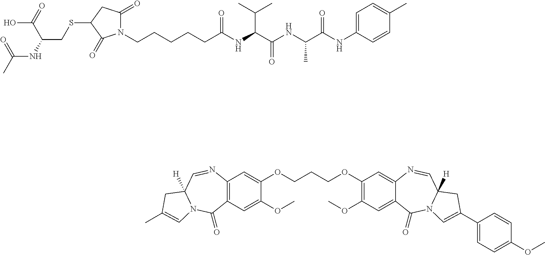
N1(CCCCCC(NC(C(NC(C(NC2=CC=C(C)C=C2)=O)C)=O)C(C)C)=O)C(=O)CC(SCC(C(O)=O)NC(=O)C)C1=O.CC1=CN2C(=O)C3=C(C=C(OCCCOC4=C(OC)C=C5C(=C4)N=CC4([H])N(C5=O)C=C(C5=CC=C(OC)C=C5)C4)C(OC)=C3)N=CC2([H])C1
